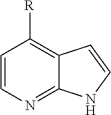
C1=CN=C2C(=C1[R])C=CN2
